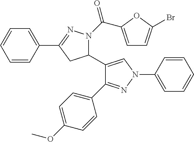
C1(C2=CN(C3=CC=CC=C3)N=C2C2=CC=C(OC)C=C2)N(C(=O)C2=CC=C(Br)O2)N=C(C2=CC=CC=C2)C1
